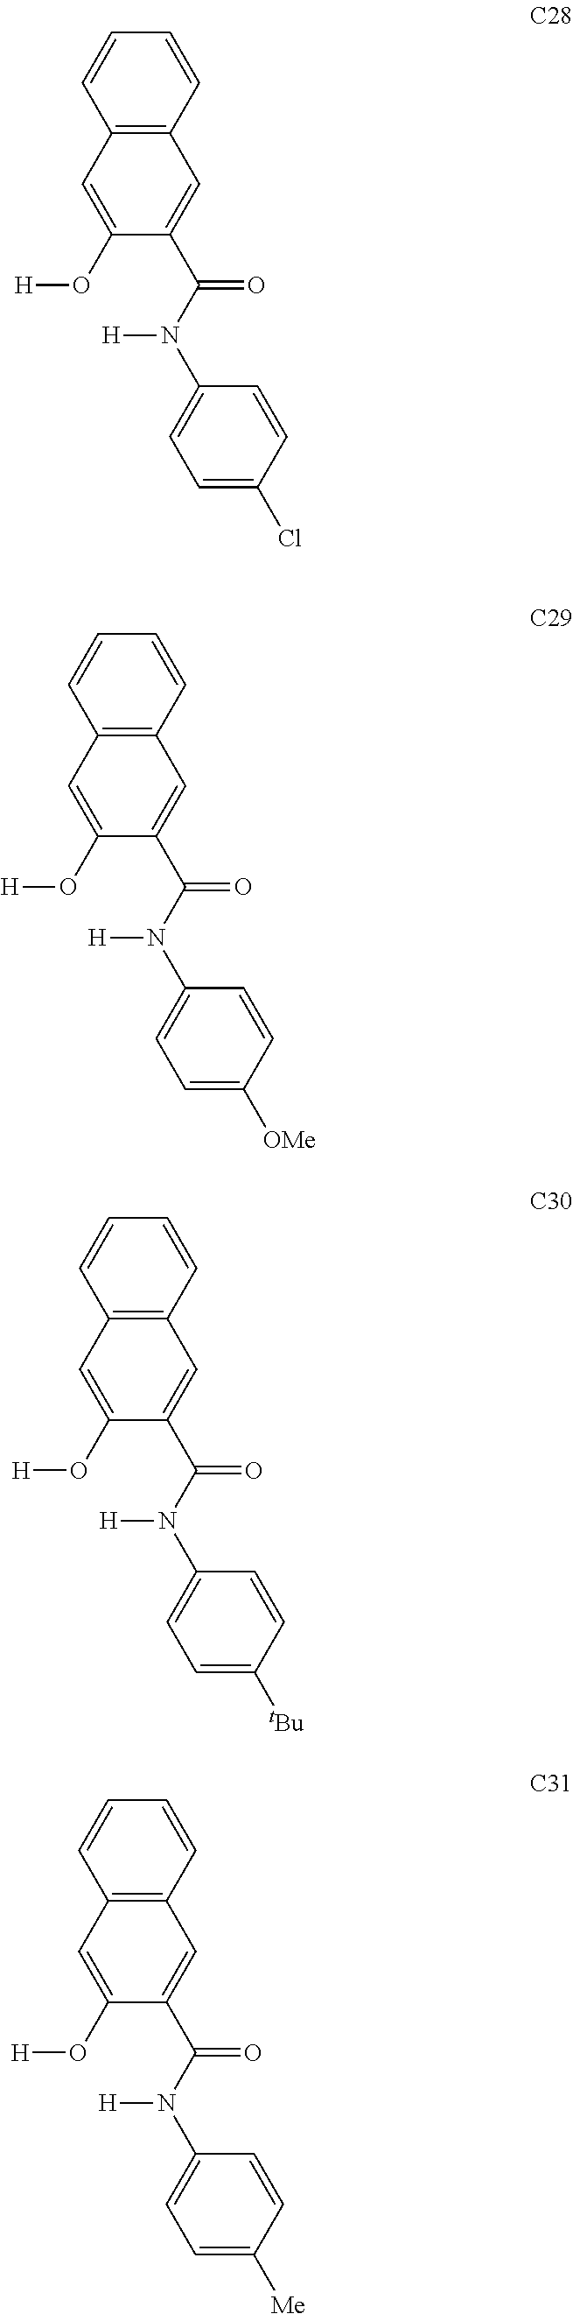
C12=C(C=CC=C1)C=C(C(N(C1=CC=C(Cl)C=C1)[H])=O)C(O[H])=C2.C12=C(C=CC=C1)C=C(C(N(C1=CC=C([OMe])C=C1)[H])=O)C(O[H])=C2.C12=C(C=CC=C1)C=C(C(N(C1=CC=C([tBu])C=C1)[H])=O)C(O[H])=C2.C12=C(C=CC=C1)C=C(C(N(C1=CC=C([Me])C=C1)[H])=O)C(O[H])=C2
